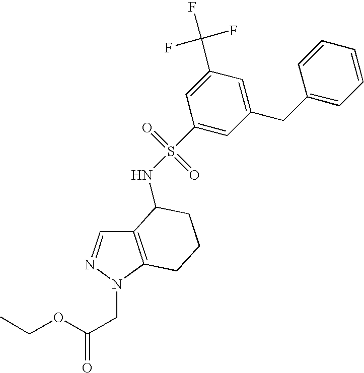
C1(S(=O)(=O)NC2C3=C(N(CC(=O)OCC)N=C3)CCC2)=CC(CC2=CC=CC=C2)=CC(C(F)(F)F)=C1
